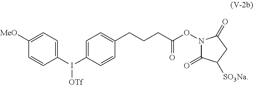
C1=C(I(C2=CC=C([MeO])C=C2)[OTf])C=CC(CCCC(ON2C(=O)C([SO3Na])CC2=O)=O)=C1
